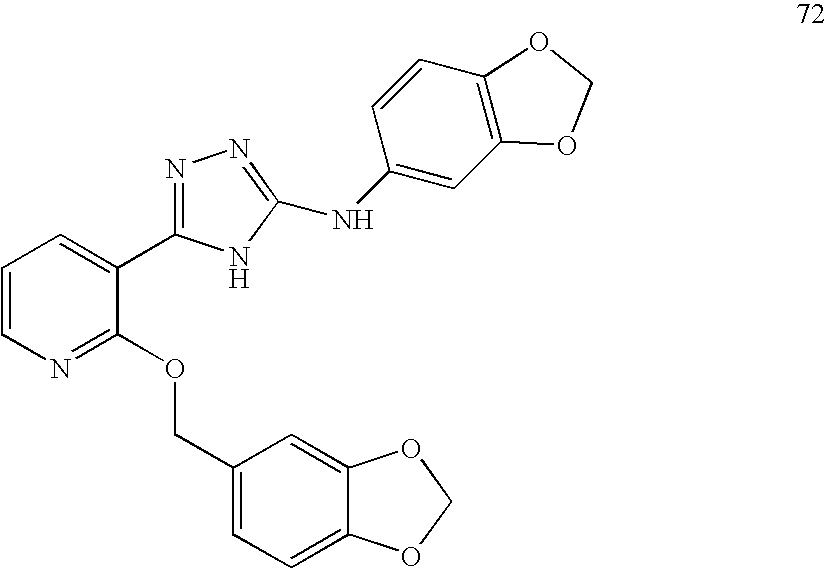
C1=CN=C(OCC2=CC=C3C(=C2)OCO3)C(C2=NN=C(NC3=CC4=C(C=C3)OCO4)N2)=C1
